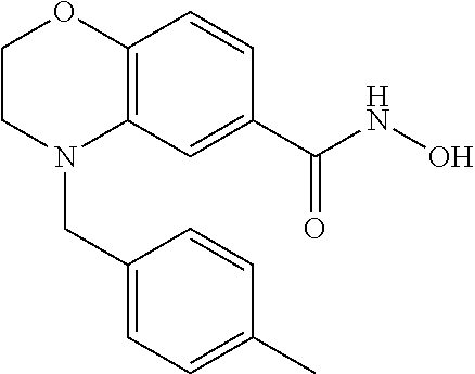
C12=C(C=C(C(NO)=O)C=C1)N(CC1=CC=C(C)C=C1)CCO2
